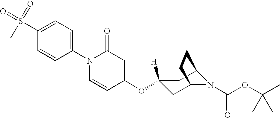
C1(S(=O)(C)=O)=CC=C(N2C=CC(OC3([H])CC4N(C(OC(C)(C)C)=O)C(C3)CC4)=CC2=O)C=C1
